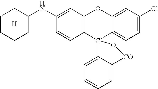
C1(NC2CCCCC2)=CC2=C(C=C1)C1(C3=CC=C(Cl)C=C3O2)C2=CC=CC=C2[CO]O1.[H]
